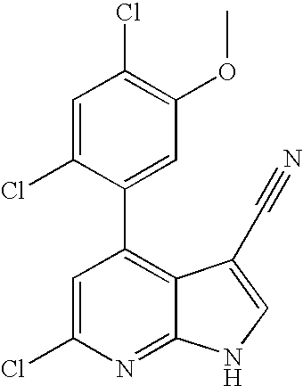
C1=C(Cl)N=C2C(=C1C1=CC(OC)=C(Cl)C=C1Cl)C(C#N)=CN2
